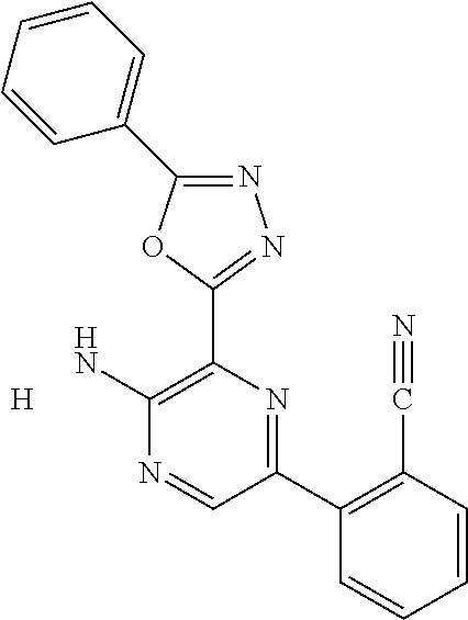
[H].N1=C(C2=CC=CC=C2)OC(C2=C(N)N=CC(C3=C(C#N)C=CC=C3)=N2)=N1
